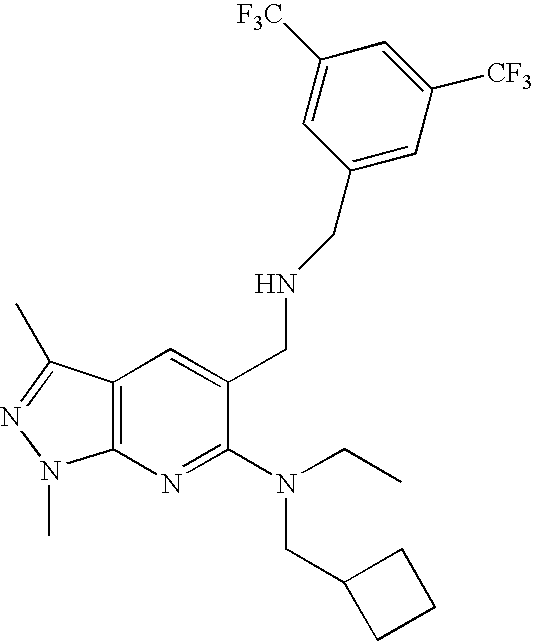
C12=C(N=C(N(CC3CCC3)CC)C(CNCC3=CC([CF3])=CC([F3C])=C3)=C1)N(C)N=C2C
